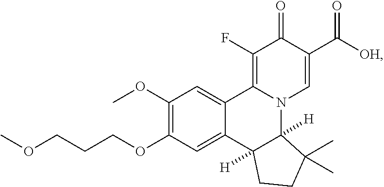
C1(OC)=C(OCCCOC)C=C2C(=C1)C1=C(F)C(=O)C(C([OH])=O)=CN1C1([H])C2([H])CCC1(C)C
